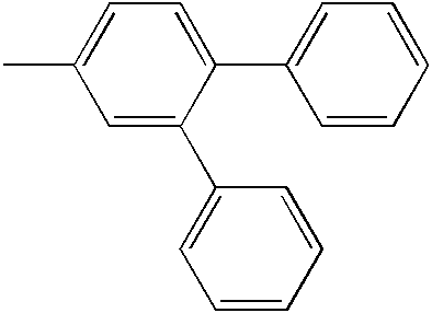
C1=C(C)C=C(C2=CC=CC=C2)C(C2=CC=CC=C2)=C1
